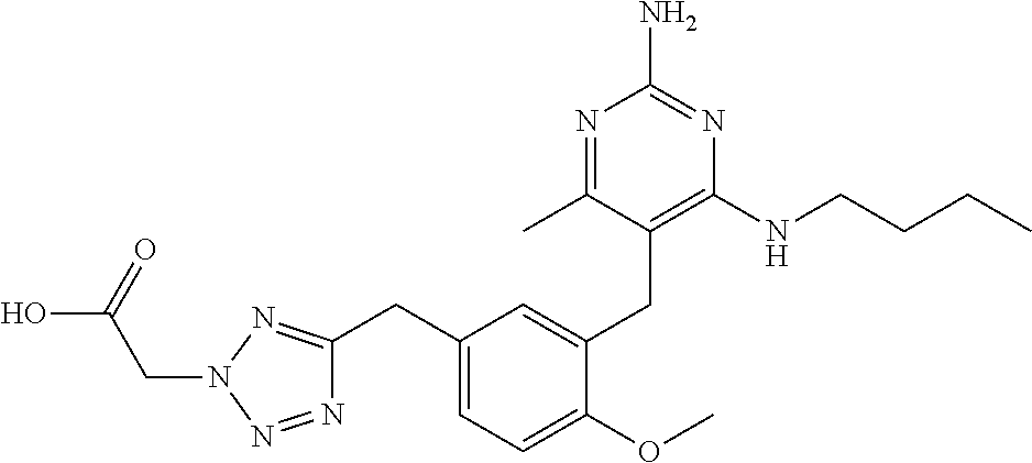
C1(CC2=NN(CC(O)=O)N=N2)=CC=C(OC)C(CC2=C(NCCCC)N=C(N)N=C2C)=C1
